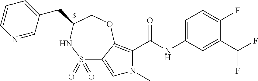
C1(C(F)F)=CC(NC(=O)C2=C3C(=CN2C)S(=O)(=O)NC(CC2=CC=CN=C2)CO3)=CC=C1F.S
